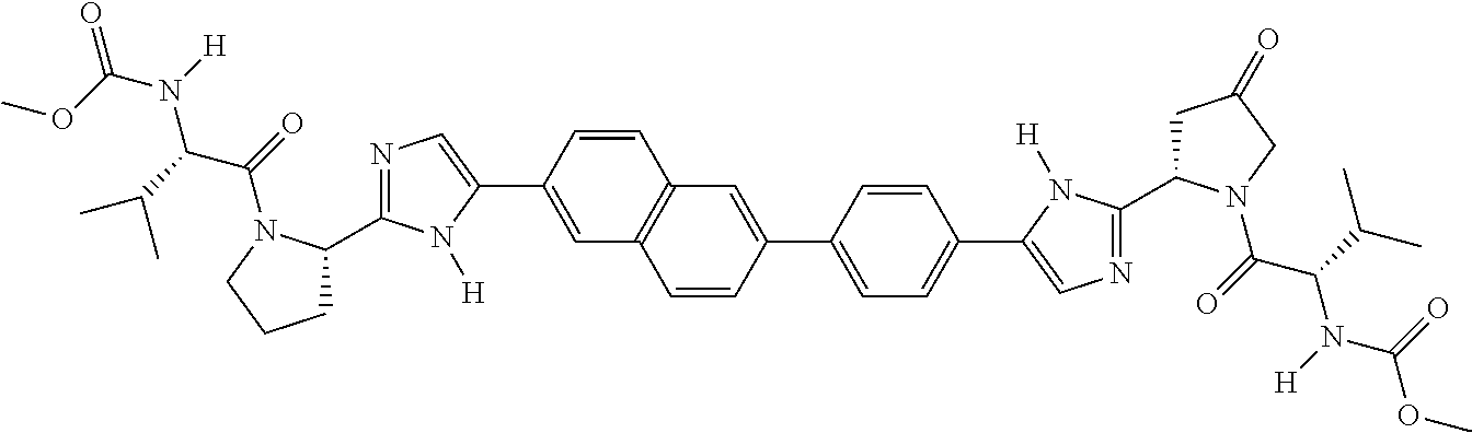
C1(C2=CN=C(C3CCCN3C(=O)C(C(C)C)N(C(OC)=O)[H])N2[H])=CC2=C(C=C1)C=C(C1=CC=C(C3=CN=C(C4CC(=O)CN4C(C(N(C(OC)=O)[H])C(C)C)=O)N3[H])C=C1)C=C2
